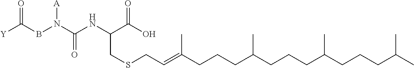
[Y]C(BN(C(NC(CSCC=C(CCCC(CCCC(CCCC(C)C)C)C)C)C(=O)O)=O)[A])=O
